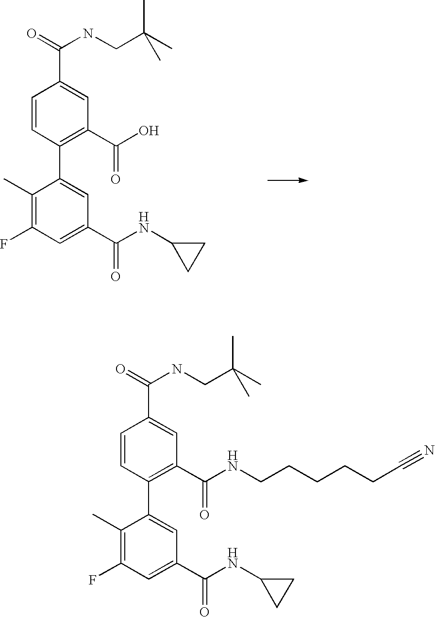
C1(C)=C(F)C=C(C(=O)NC2CC2)C=C1C1=C(C(=O)O)C=C(C(=O)NCC(C)(C)C)C=C1.C1(C)=C(F)C=C(C(=O)NC2CC2)C=C1C1=C(C(=O)NCCCCCC#N)C=C(C(=O)NCC(C)(C)C)C=C1
